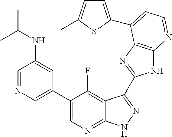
C1=NC=C(C2=CN=C3C(=C2F)C(C2=NC4=C(N2)N=CC=C4C2=CC=C(C)S2)=NN3)C=C1NC(C)C
